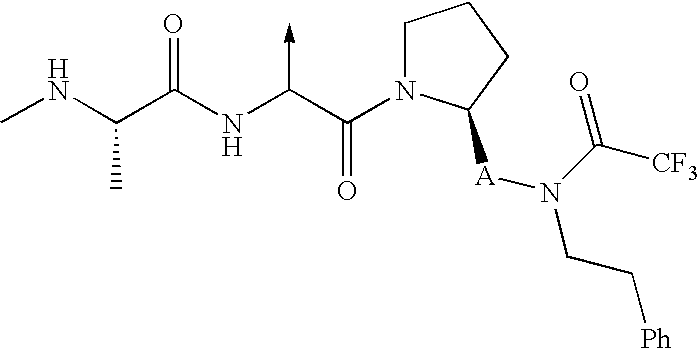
C(NC)(C(NC(C(N1CCCC1[A]N(CC[Ph])C([CF3])=O)=O)->C)=O)C
